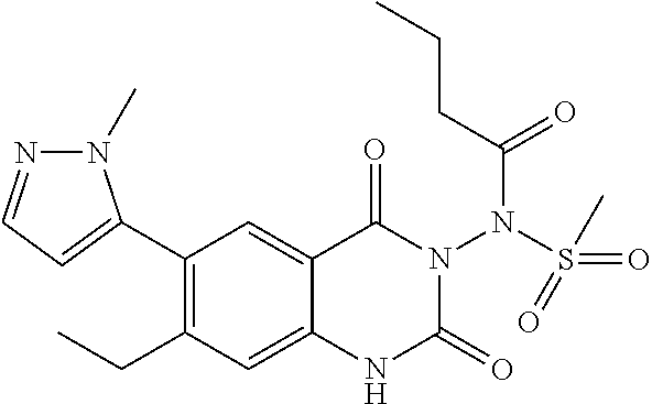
C1(C2=CC=NN2C)=C(CC)C=C2C(=C1)C(=O)N(N(C(CCC)=O)S(=O)(=O)C)C(=O)N2
